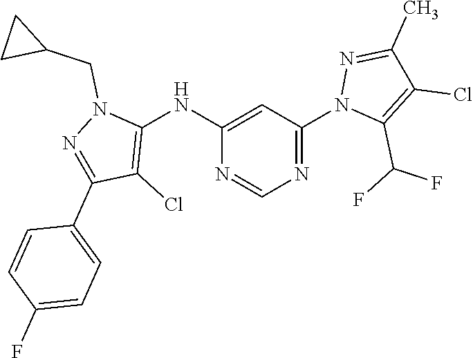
C1(NC2=C(Cl)C(C3=CC=C(F)C=C3)=NN2CC2CC2)=CC(N2C(C(F)F)=C(Cl)C(C)=N2)=NC=N1
